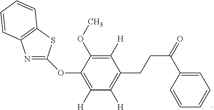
C1([H])=C(OC)C(OC2=NC3=C(S2)C=CC=C3)=C([H])C([H])=C1CCC(=O)C1=CC=CC=C1
